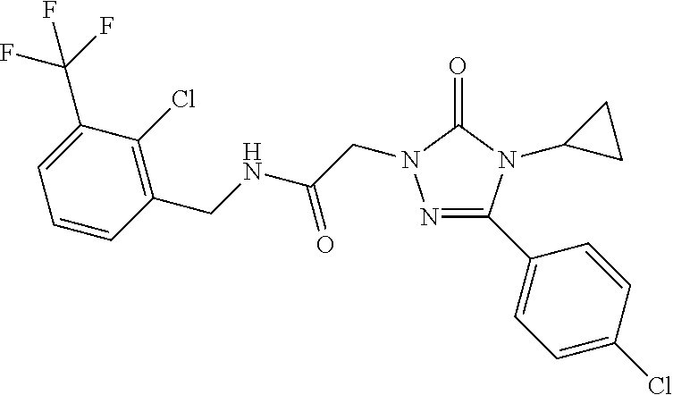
N1=C(C2=CC=C(Cl)C=C2)N(C2CC2)C(=O)N1CC(=O)NCC1=C(Cl)C(C(F)(F)F)=CC=C1
